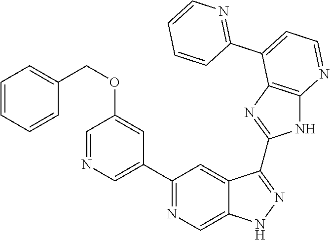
C1(C2=NC=C3C(=C2)C(C2=NC4=C(N2)N=CC=C4C2=NC=CC=C2)=NN3)=CN=CC(OCC2=CC=CC=C2)=C1
